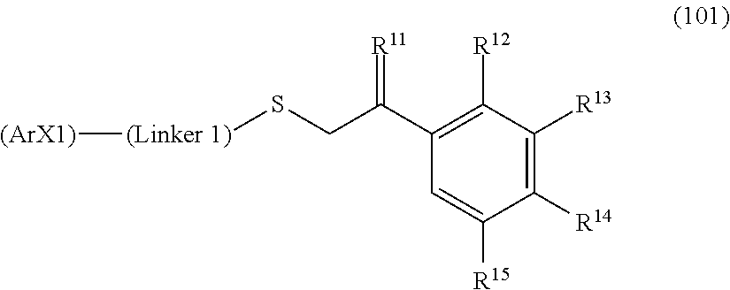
[(ArX1)][(Linker 1)]SCC(C1=C([R12])C([R13])=C([R14])C([R15])=C1)=[R11]
